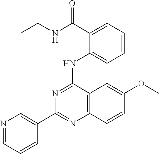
C1(C2=CN=CC=C2)=NC2=C(C(NC3=CC=CC=C3C(NCC)=O)=N1)C=C(OC)C=C2
